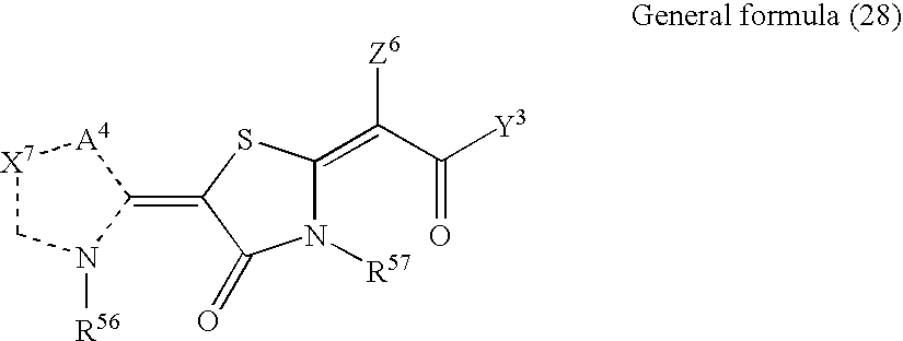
[X7]1CN([R56])C(=C2C(=O)N([R57])C(=C([Z6])C(=O)[Y3])S2)[A4]1
